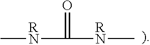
C[RN]C(=O)[RN]C
